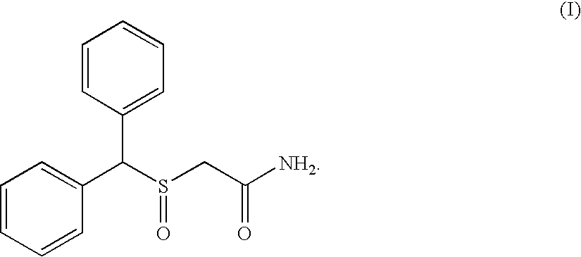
C1=CC(C(C2=CC=CC=C2)S(CC([NH2])=O)=O)=CC=C1
